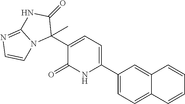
C1(C2=CC=C(C3(C)C(=O)NC4=NC=CN34)C(=O)N2)=CC=C2C(=C1)C=CC=C2
